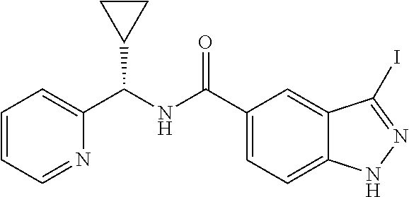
C1=CC=NC(C(NC(C2=CC=C3C(=C2)C(I)=NN3)=O)C2CC2)=C1
